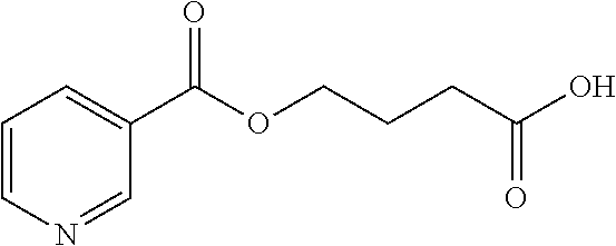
C1=CN=CC(C(OCCCC(O)=O)=O)=C1
